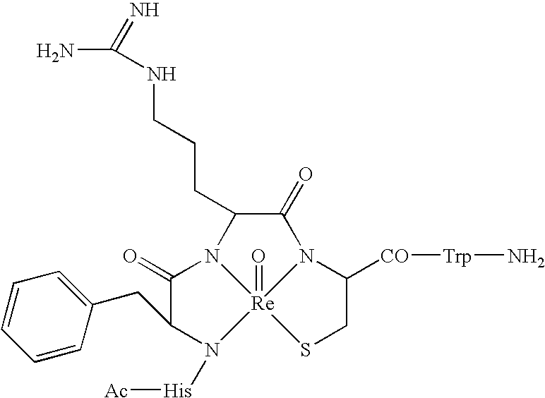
C1(CCCNC(=N)N)C(=O)N2C([CO][Trp]N)CS[Re]23(=O)N1C(=O)C(CC1=CC=CC=C1)N3[His][Ac]
